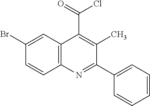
C1(Br)=CC2=C(C=C1)N=C(C1=CC=CC=C1)C(C)=C2C(=O)Cl
